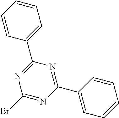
C1=CC=CC=C1C1=NC(Br)=NC(C2=CC=CC=C2)=N1
